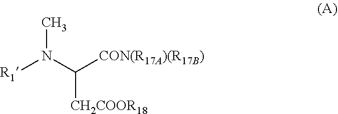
CN([R1])C([CH2COOR18])[CON(R17A)(R17B)]
